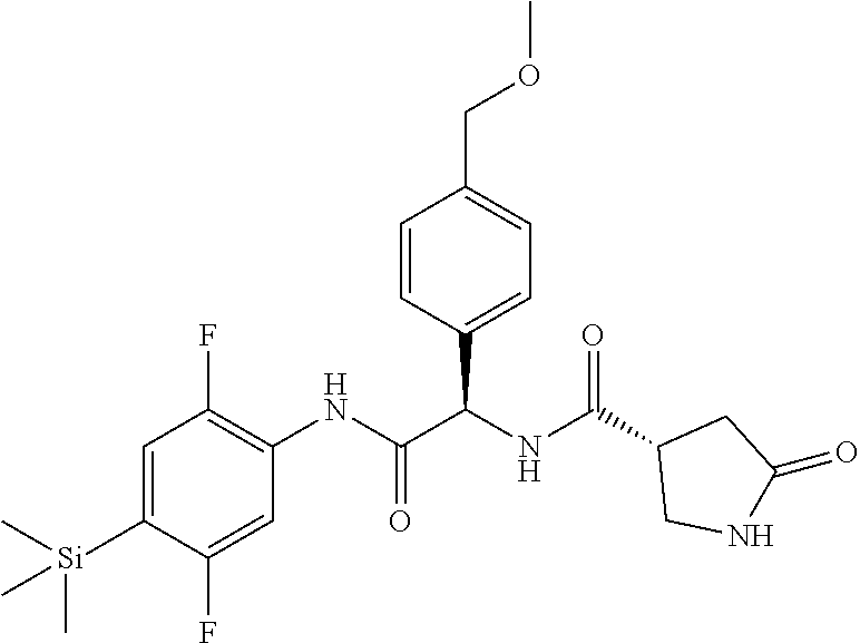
C1=CC(C(NC(C2CNC(=O)C2)=O)C(NC2=C(F)C=C([Si](C)(C)C)C(F)=C2)=O)=CC=C1COC
